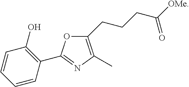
O1C(C2=C(O)C=CC=C2)=NC(C)=C1CCCC([OMe])=O
